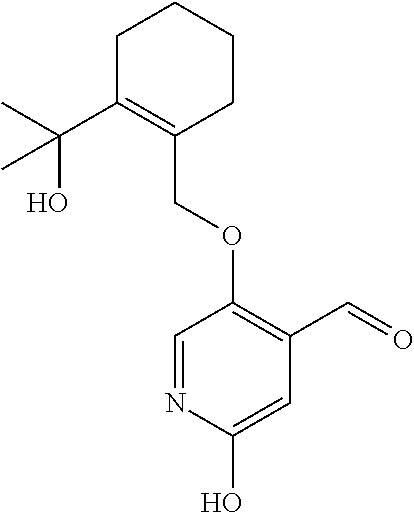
C1C(C(C)(O)C)=C(COC2=C(C=O)C=C(O)N=C2)CCC1
